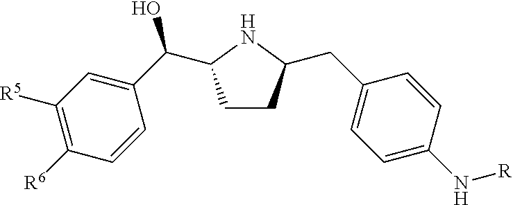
C1CC(CC2=CC=C(N[R])C=C2)NC1C(C1=CC([R5])=C([R6])C=C1)O
